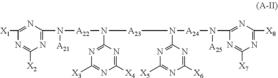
[X1]C1=NC(N([A22]N(C2=NC([X3])=NC([X4])=N2)[A23]N([A24]N(C2=NC([X8])=NC([X7])=N2)[A25])C2=NC([X5])=NC([X6])=N2)[A21])=NC([X2])=N1
